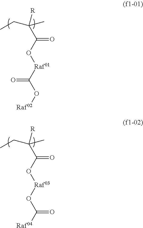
C(C(O[Raf01]C(O[Raf02])=O)=O)(CC)(C)[R].C(C(O[Raf03]OC([Raf04])=O)=O)(CC)(C)[R]
